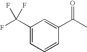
C1(C(F)(F)F)=CC=CC(C(=O)C)=C1
